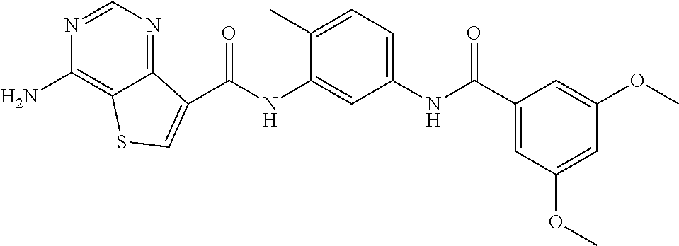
C1=NC(N)=C2C(=N1)C(C(NC1=CC(NC(C3=CC(OC)=CC(OC)=C3)=O)=CC=C1C)=O)=CS2
